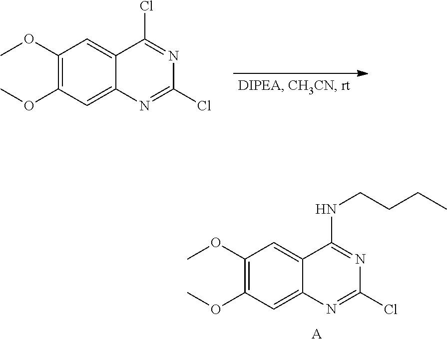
C1(OC)=C(OC)C=C2C(=C1)C(NCCCC)=NC(Cl)=N2.[A].C1(OC)=C(OC)C=C2C(=C1)C(Cl)=NC(Cl)=N2
